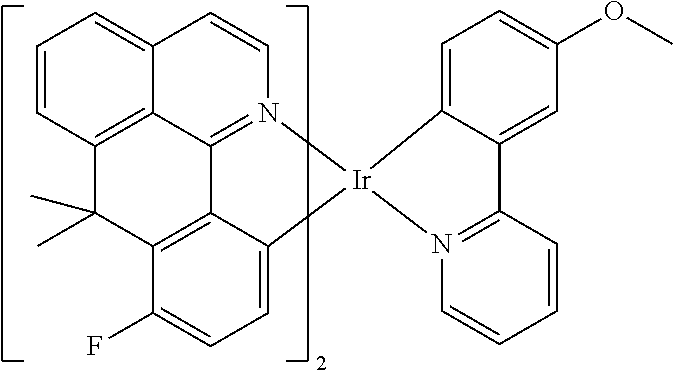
C12=C3C(C)(C)C4=C5C1=N(C=CC2=CC=C3)[Ir]1(C5=CC=C4F)C2=CC=C(OC)C=C2C2=N1C=CC=C2
